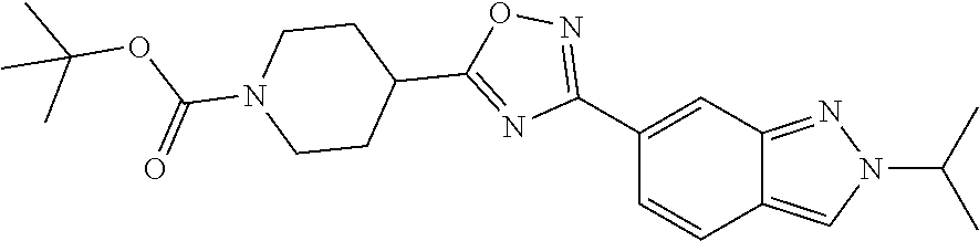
C12=CN(C(C)C)N=C1C=C(C1=NOC(C3CCN(C(OC(C)(C)C)=O)CC3)=N1)C=C2
